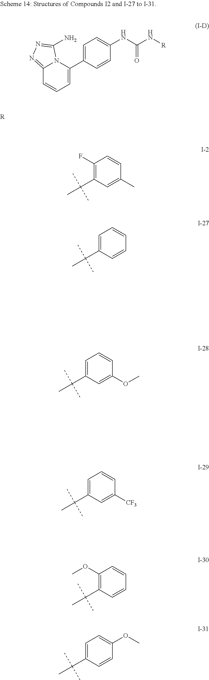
C1=C(C(C)(C)C)C=CC(OC)=C1.C1(OC)=C(C(C)(C)C)C=CC=C1.C1=C(C(C)(C)C)C=C([CF3])C=C1.C1(F)=C(C(C)(C)C)C=C(C)C=C1.C1=C(C(C)(C)C)C=CC=C1.C1=C(C(C)(C)C)C=C(OC)C=C1.[R].C1=C(C2=CC=CC3=NN=C(N)N23)C=CC(NC(N[R])=O)=C1
